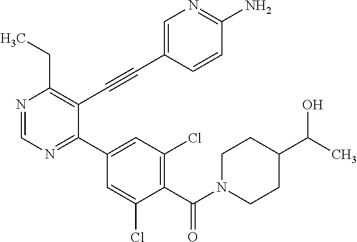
N1=CN=C(C2=CC(Cl)=C(C(=O)N3CCC(C(O)C)CC3)C(Cl)=C2)C(C#CC2=CN=C(N)C=C2)=C1CC
